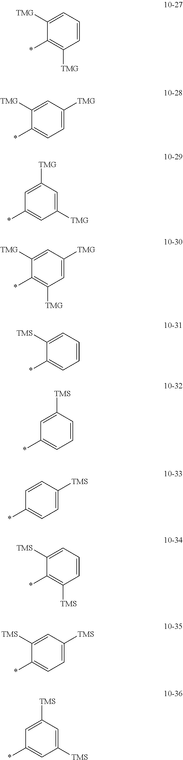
C1=C([TMG])C(*)=C([TMG])C=C1.C1=C([TMG])C(*)=CC=C1[TMG].C1([TMG])=CC(*)=CC([TMG])=C1.C1=C([TMG])C(*)=C([TMG])C=C1[TMG].C1=C([TMS])C(*)=CC=C1.C1([TMS])=CC(*)=CC=C1.C1=CC(*)=CC=C1[TMS].C1=C([TMS])C(*)=C([TMS])C=C1.C1=C([TMS])C(*)=CC=C1[TMS].C1([TMS])=CC(*)=CC([TMS])=C1
